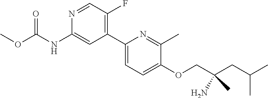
C1(C2=C(F)C=NC(NC(OC)=O)=C2)=CC=C(OCC(CC(C)C)(N)C)C(C)=N1
